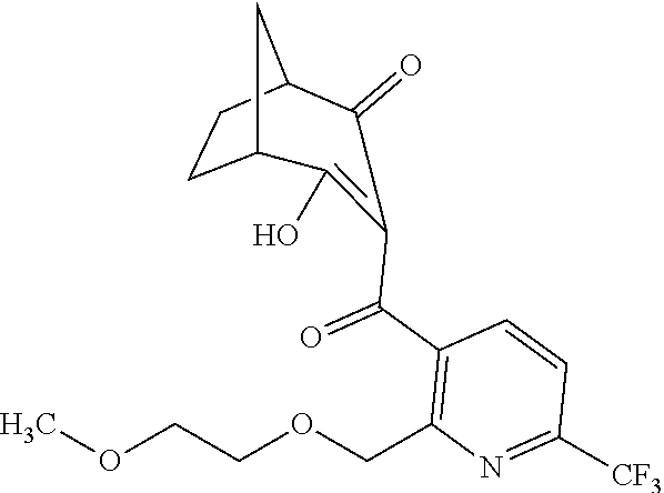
COCCOCC1=C(C(=O)C2=C(O)C3CCC(C3)C2=O)C=CC([CF3])=N1
